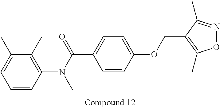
C1=CC(N(C(C2=CC=C(OCC3=C(C)ON=C3C)C=C2)=O)C)=C(C)C(C)=C1
